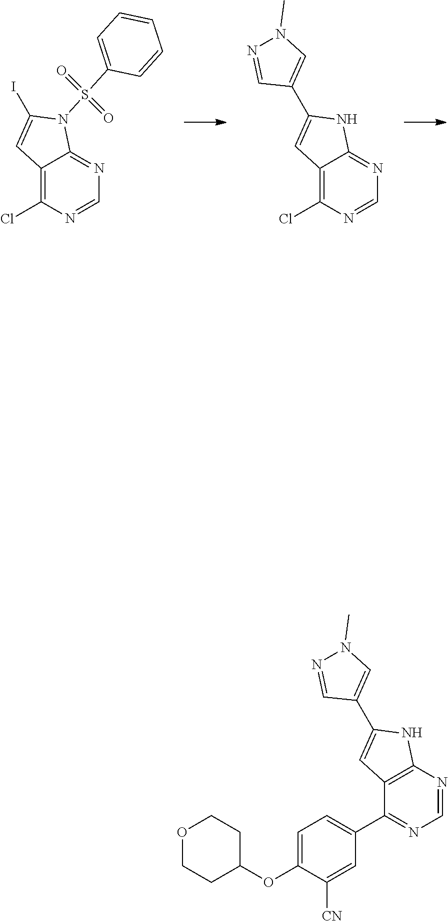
C1(C2=NC=NC3=C2C=C(C2=CN(C)N=C2)N3)=CC=C(OC2CCOCC2)C([CN])=C1.ClC1=C2C(=NC=N1)NC(C1=CN(C)N=C1)=C2.ClC1=C2C(=NC=N1)N(S(=O)(=O)C1=CC=CC=C1)C(I)=C2
